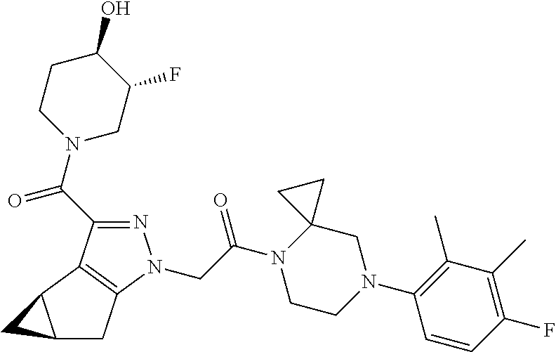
N1=C(C(N2CC(F)C(O)CC2)=O)C2=C(N1CC(N1CCN(C3=C(C)C(C)=C(F)C=C3)CC13CC3)=O)CC1C2C1
